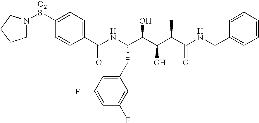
C1N([O2S]C2=CC=C(C(NC(C(C(C(C(NCC3=CC=CC=C3)=O)C)O)O)CC3=CC(F)=CC(F)=C3)=O)C=C2)CCC1
